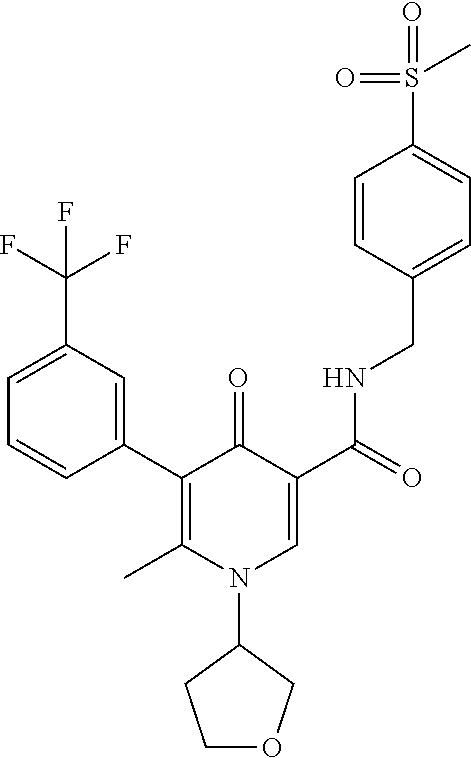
C1=CC(C2=C(C)N(C3CCOC3)C=C(C(=O)NCC3=CC=C(S(C)(=O)=O)C=C3)C2=O)=CC(C(F)(F)F)=C1
